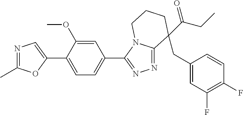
N1=C(C)OC(C2=CC=C(C3=NN=C4N3CCCC4(C(=O)CC)CC3=CC(F)=C(F)C=C3)C=C2OC)=C1
